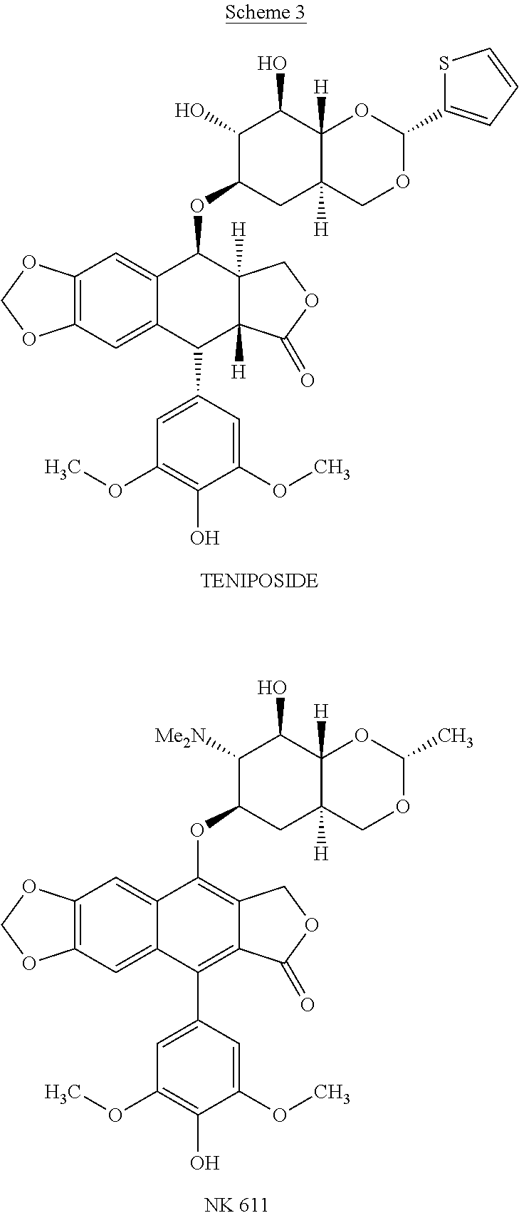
C12=C(C=C3C(=C1)C(OC1CC4([H])C([H])(C(O)C1O)OC(C1=CC=CS1)OC4)C1([H])C([H])(C3C3=CC(OC)=C(O)C(OC)=C3)C(=O)OC1)OCO2.C12=C(C=C3C(=C1)C(OC1CC4([H])C([H])(C(O)C1[Me2N])OC(C)OC4)=C1C(=C3C3=CC(OC)=C(O)C(OC)=C3)C(=O)OC1)OCO2
